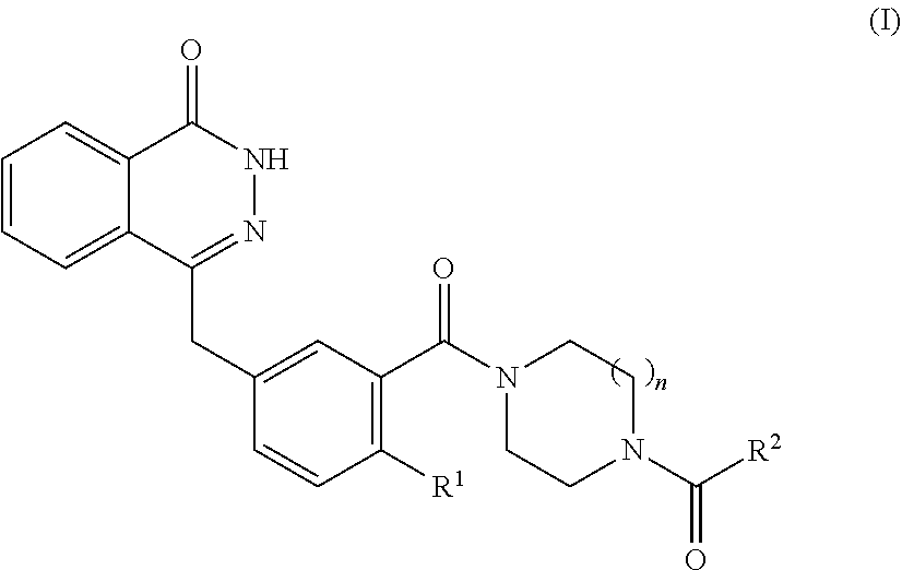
C1=CC=C2C(=C1)C(=O)NN=C2CC1=CC(C(N2CCN(C(=O)[R2])CC2)=O)=C([R1])C=C1
